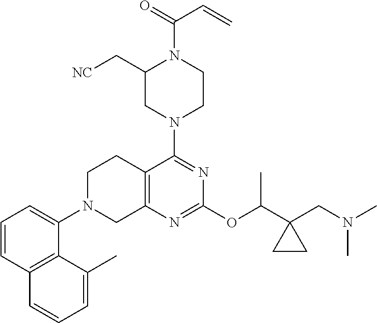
C1=CC2=C(C(N3CC4=C(CC3)C(N3CCN(C(=O)C=C)C(C[NC])C3)=NC(OC(C3(CN(C)C)CC3)C)=N4)=C1)C(C)=CC=C2
